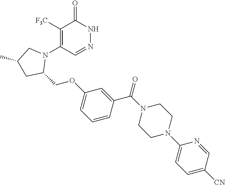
C1([F3C])=C(N2CC(C)CC2COC2=CC=CC(C(N3CCN(C4=CC=C([CN])C=N4)CC3)=O)=C2)C=NNC1=O
